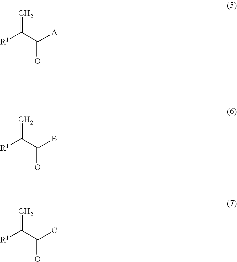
[R1]C(C([A])=O)=C.[R1]C(C(B)=O)=C.[R1]C(C(C)=O)=C
